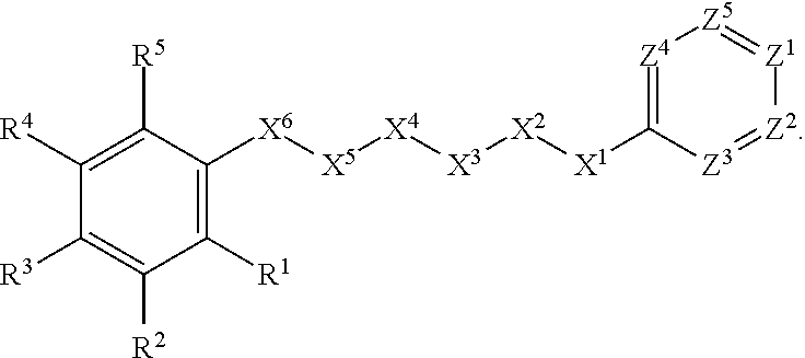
C1([R3])=C([R2])C([R1])=C([X6][X5][X4][X3][X2][X1]C2=[Z4][Z5]=[Z1][Z2]=[Z3]2)C([R5])=C1[R4]
